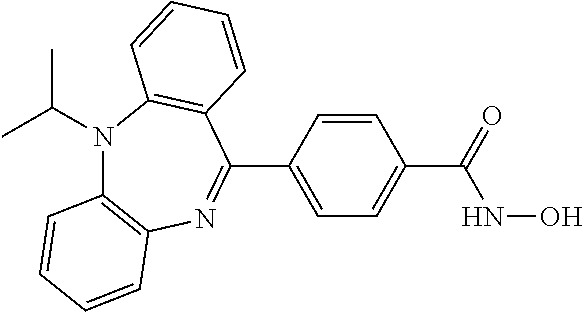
C1(C2=NC3=C(N(C(C)C)C4=C2C=CC=C4)C=CC=C3)=CC=C(C(NO)=O)C=C1
